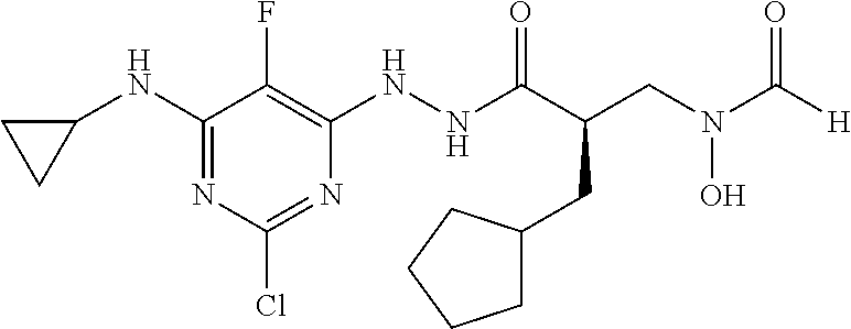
C1(NC2CC2)=NC(Cl)=NC(NNC(C(CN(C([H])=O)O)CC2CCCC2)=O)=C1F
